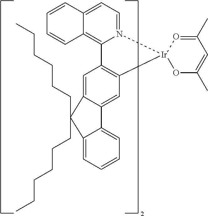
C12=CC3=C(C=C1C1=CC=CC=C1C2(CCCCCC)CCCCCC)[Ir]1(N2=CC=C4C(=C32)C=CC=C4)O=C(C)C=C(C)O1
